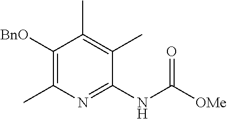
C1(NC([OMe])=O)=NC(C)=C([BnO])C(C)=C1C
